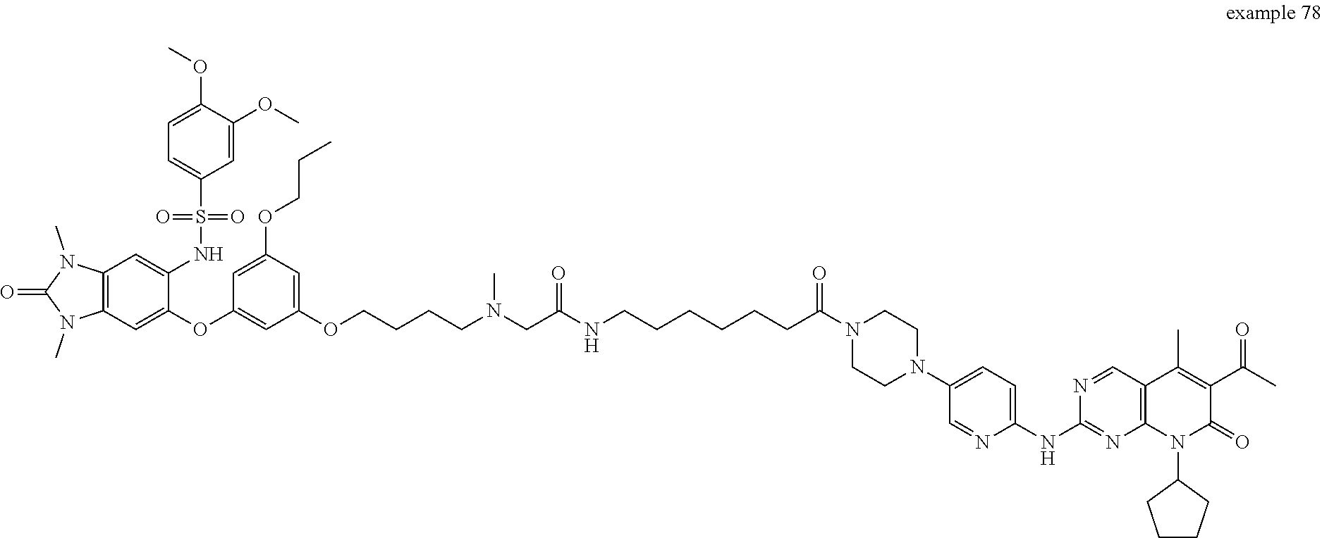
C1(N2C(=O)C(C(=O)C)=C(C)C3=C2N=C(NC2=CC=C(N4CCN(C(CCCCCCNC(CN(C)CCCCOC5=CC(OCCC)=CC(OC6=CC7=C(N(C)C(=O)N7C)C=C6NS(C6=CC=C(OC)C(OC)=C6)(=O)=O)=C5)=O)=O)CC4)C=N2)N=C3)CCCC1
